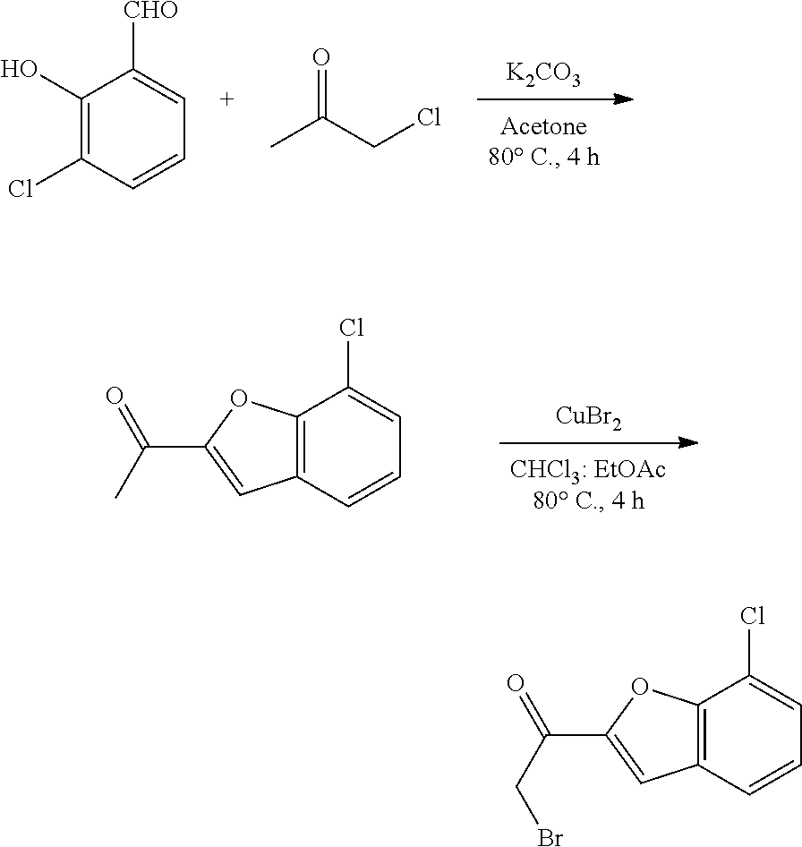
[CuBr2].C12=C(C=CC=C1Cl)C=C(C(=O)C)O2.[K2CO3].C1(O)=C(Cl)C=CC=C1[CHO].ClCC(=O)C.C12=C(C=CC=C1Cl)C=C(C(=O)CBr)O2
